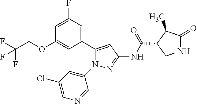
N1C(=O)C(C)C(C(NC2=NN(C3=CC(Cl)=CN=C3)C(C3=CC(F)=CC(OCC(F)(F)F)=C3)=C2)=O)C1
